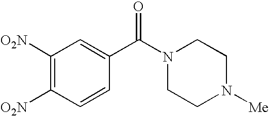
C1([O2N])=C([O2N])C=CC(C(N2CCN([Me])CC2)=O)=C1
